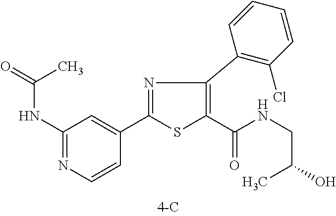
N1=C(C2=CC(NC(=O)C)=NC=C2)SC(C(NCC(O)C)=O)=C1C1=C(Cl)C=CC=C1
